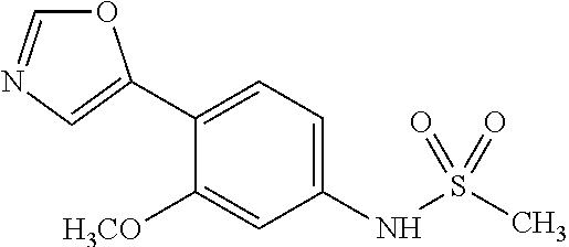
C1(C2=CN=CO2)=CC=C(NS(C)(=O)=O)C=C1[H3CO]
